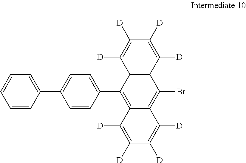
C12=C(C([D])=C([D])C([D])=C1[D])C(Br)=C1C(=C2C2=CC=C(C3=CC=CC=C3)C=C2)C([D])=C([D])C([D])=C1[D]
